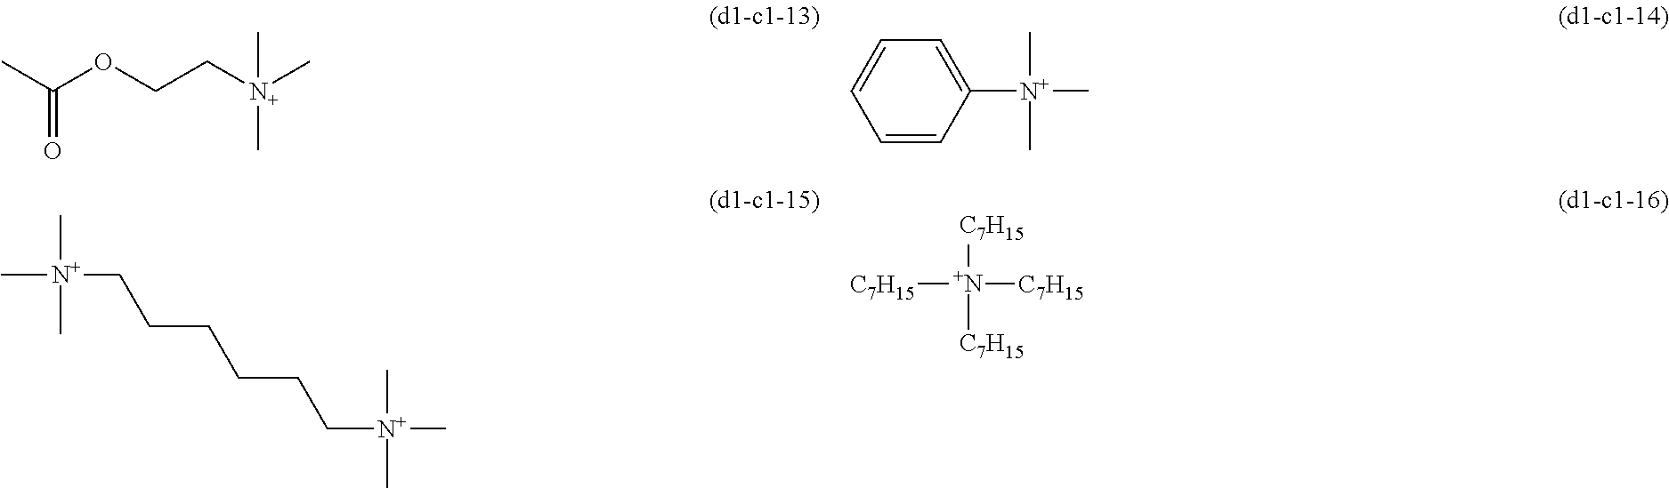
CC(OCC[N+](C)(C)C)=O.C1=CC([N+](C)(C)C)=CC=C1.C[N+](C)(CCCCCC[N+](C)(C)C)C.[C7H15][N+]([C7H15])([C7H15])[C7H15]
